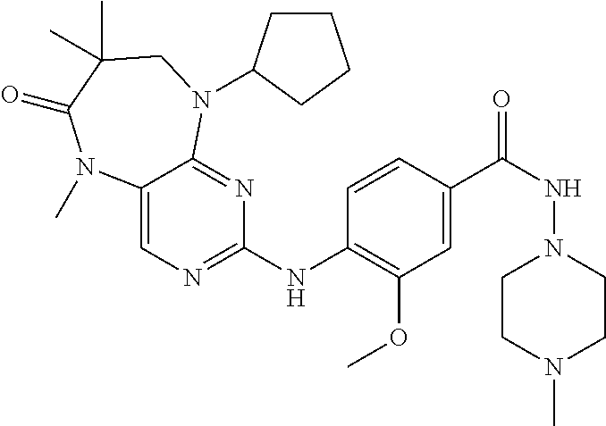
C1(NC2=NC=C3C(=N2)N(C2CCCC2)CC(C)(C)C(=O)N3C)=C(OC)C=C(C(NN2CCN(C)CC2)=O)C=C1
